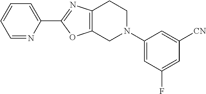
C1=NC(C2=NC3=C(O2)CN(C2=CC(F)=CC([CN])=C2)CC3)=CC=C1
